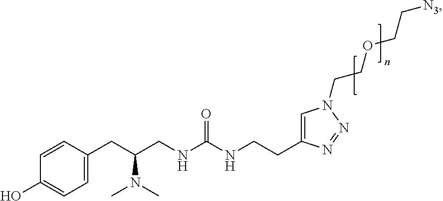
C1=CC(CC(CNC(NCCC2=CN(CCOCC[N3])N=N2)=O)N(C)C)=CC=C1O
